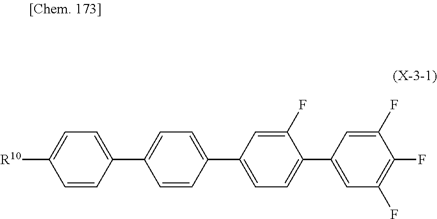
C1=C(F)C(C2=CC(F)=C(F)C(F)=C2)=CC=C1C1=CC=C(C2=CC=C([R10])C=C2)C=C1
